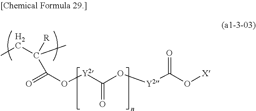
C([Y2]OC(=O)C([R])(CC)C)(O[Y2]C(O[X])=O)=O
